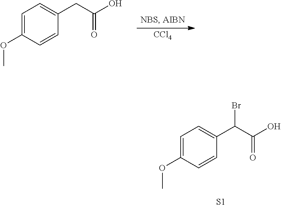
C1=C(OC)C=CC(CC(O)=O)=C1.[CCl4].C1=C(OC)C=CC(C(C(O)=O)Br)=C1.[S1]
